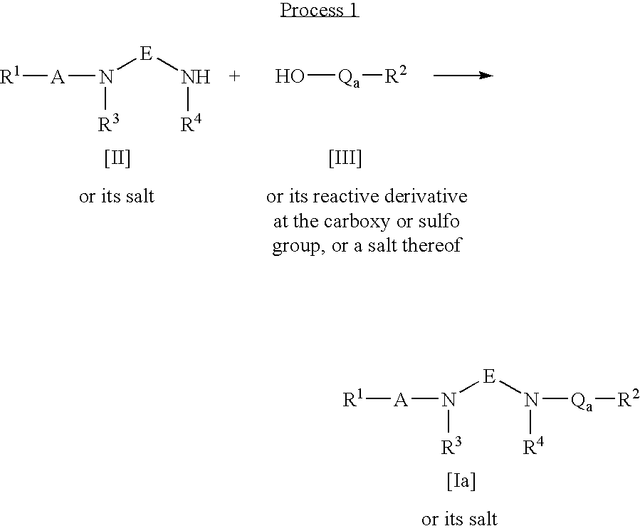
N([E]N[R4])([R3])[A][R1].[[II]].O[Qa][R2].[[III]].N([E]N([R4])[Qa][R2])([R3])[A][R1].[[Ia]]
